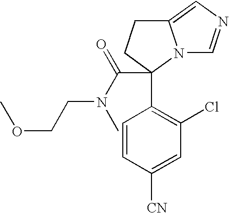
C1=CC([CN])=CC(Cl)=C1C1(C(N(CCOC)C)=O)N2C(=CN=C2)CC1
